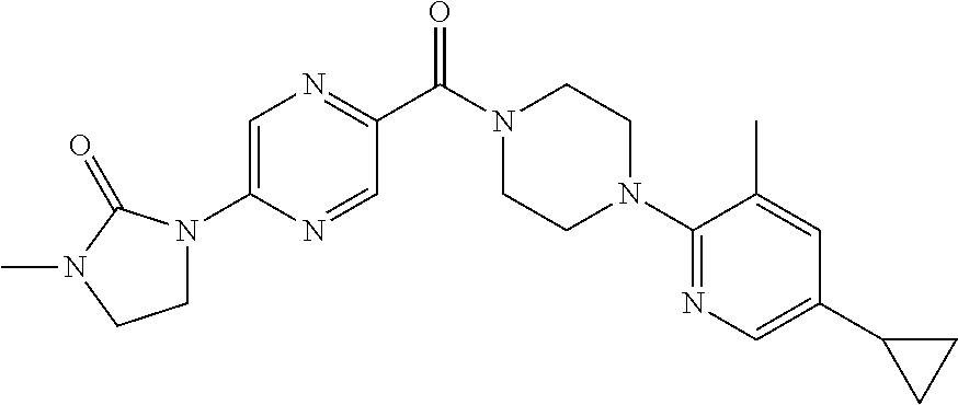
C1=C(N2CCN(C)C2=O)N=CC(C(N2CCN(C3=NC=C(C4CC4)C=C3C)CC2)=O)=N1
